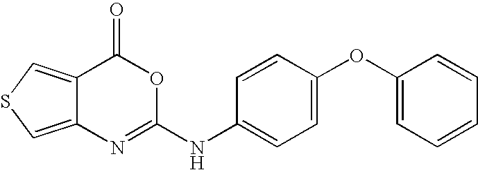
C12=CSC=C1C(=O)OC(NC1=CC=C(OC3=CC=CC=C3)C=C1)=N2
